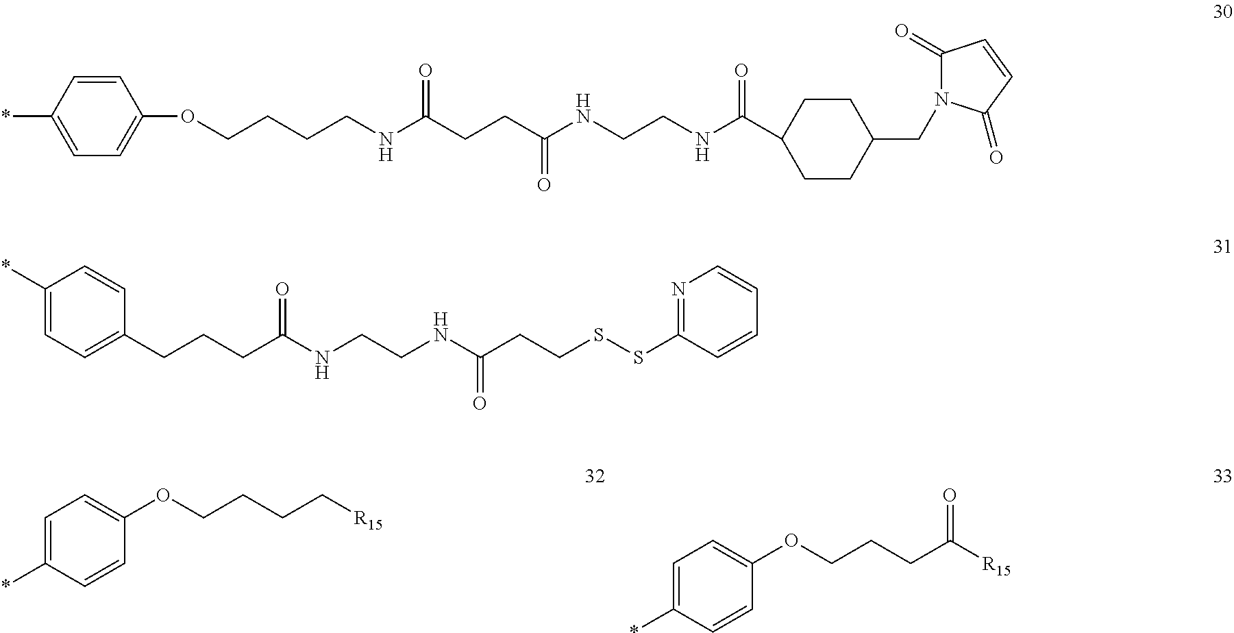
C1=CC(*)=CC=C1OCCCCNC(CCC(NCCNC(C1CCC(CN2C(=O)C=CC2=O)CC1)=O)=O)=O.C(CCC(NCCNC(CCSSC1=NC=CC=C1)=O)=O)C1=CC=C(*)C=C1.C1=C(*)C=CC(OCCCC[R15])=C1.C1=C(*)C=CC(OCCCC([R15])=O)=C1
